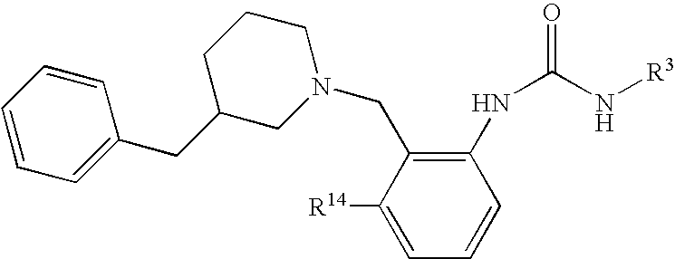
C1=C([R14])C(CN2CCCC(CC3=CC=CC=C3)C2)=C(NC(N[R3])=O)C=C1
